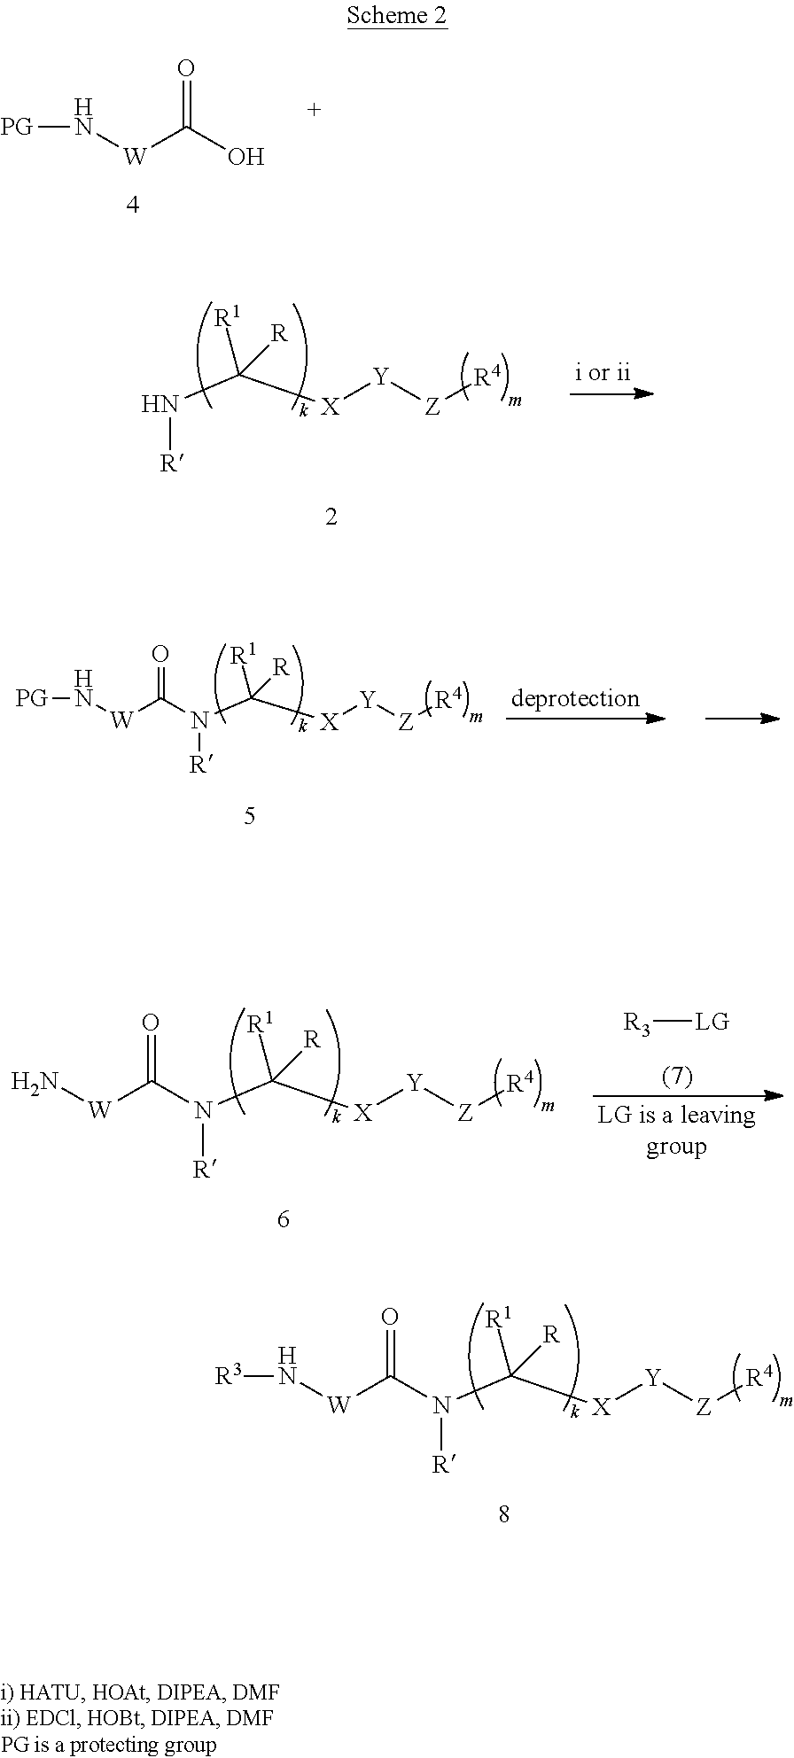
N(C([X][Y][Z][R4])([R1])[R])[R].[PG]N[W]C(O)=O.[PG]N[W]C(=O)N(C([X][Y][Z][R4])([R1])[R])[R].N(C([X][Y][Z][R4])([R1])[R])([R])C([W]N)=O.[R3][LG].N(C([X][Y][Z][R4])([R1])[R])([R])C([W]N[R3])=O
